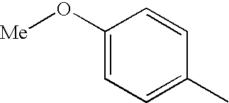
C1(O[Me])=CC=C(C)C=C1
